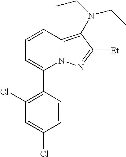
C1(C2=CC=CC3=C(N(CC)CC)C([Et])=NN23)=C(Cl)C=C(Cl)C=C1
